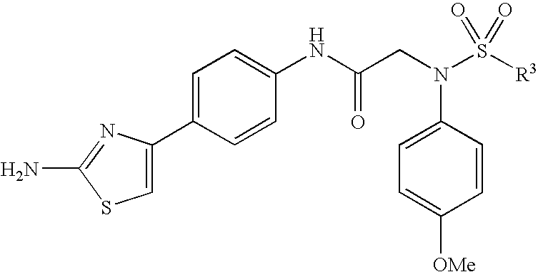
NC1=NC(C2=CC=C(NC(CN(C3=CC=C([OMe])C=C3)S([R3])(=O)=O)=O)C=C2)=CS1
